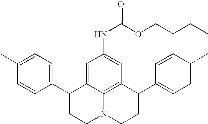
C1(C)=CC=C(C2CCN3C4=C(C(C5=CC=C(C)C=C5)CC3)C=C(NC(=O)OCCCC)C=C24)C=C1
